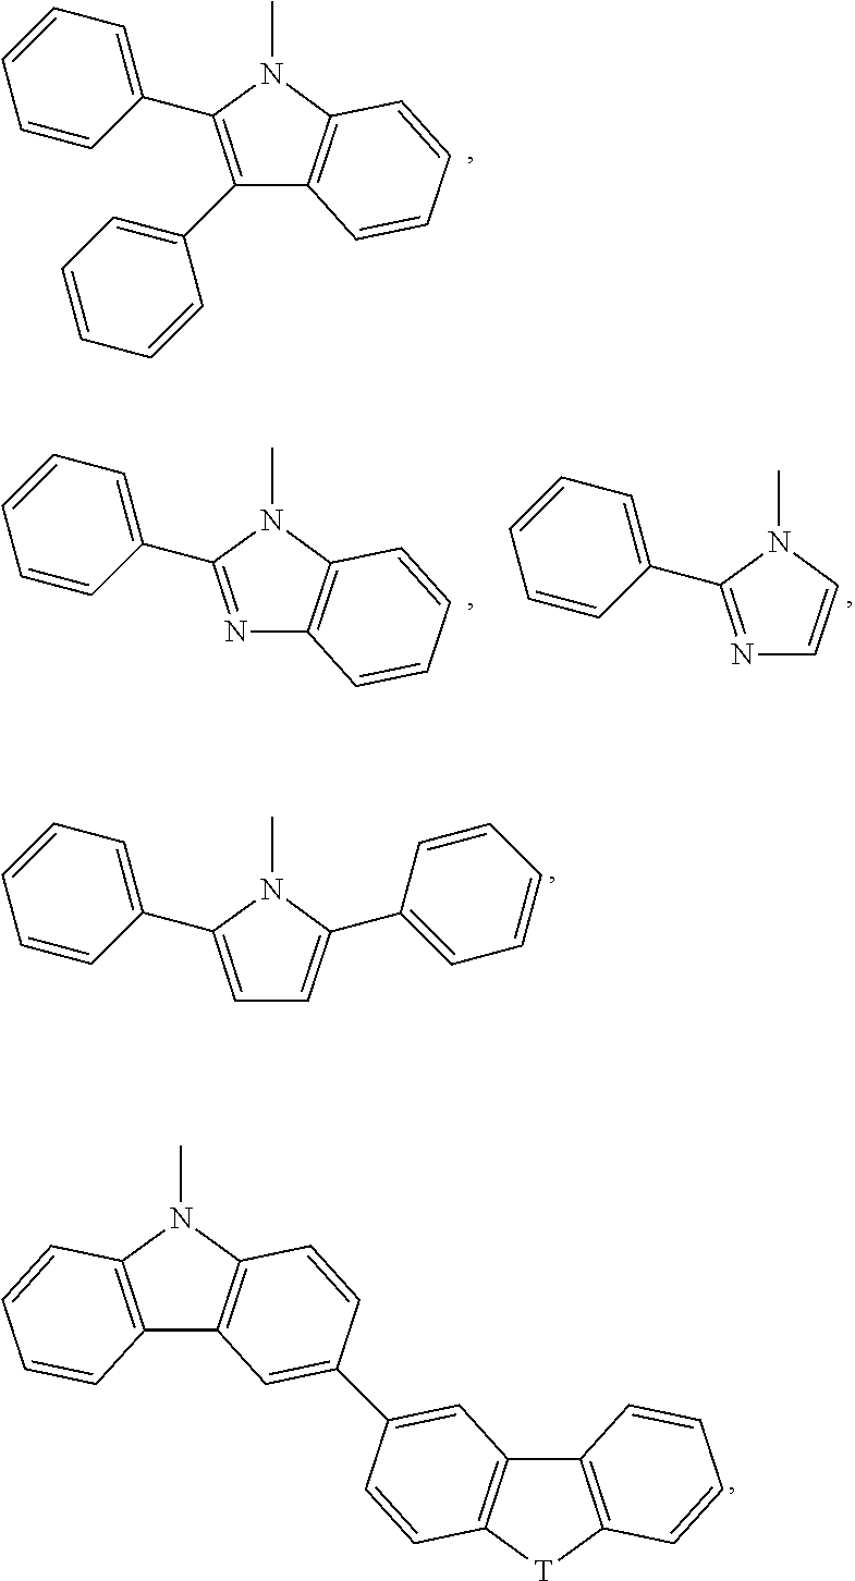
C1(C2=CC=CC=C2)=C(C2=CC=CC=C2)N(C)C2=C1C=CC=C2.C1=C(C2=CC=CC=C2)N(C)C(C2=CC=CC=C2)=C1.C12=C(N(C)C3=C1C=C(C1=CC4=C([T]C5=C4C=CC=C5)C=C1)C=C3)C=CC=C2.N1=C(C2=CC=CC=C2)N(C)C2=C1C=CC=C2.N1=C(C2=CC=CC=C2)N(C)C=C1
